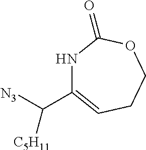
N1C(C([C5H11])[N3])=CCCOC1=O
